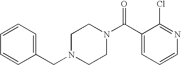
C(N1CCN(C(C2=CC=CN=C2Cl)=O)CC1)C1=CC=CC=C1
